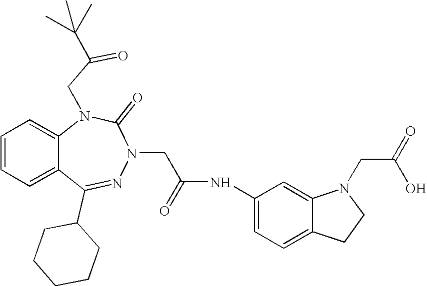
C1=CC=C2C(=C1)N(CC(=O)C(C)(C)C)C(=O)N(CC(NC1=CC=C3C(=C1)N(CC(=O)O)CC3)=O)N=C2C1CCCCC1
